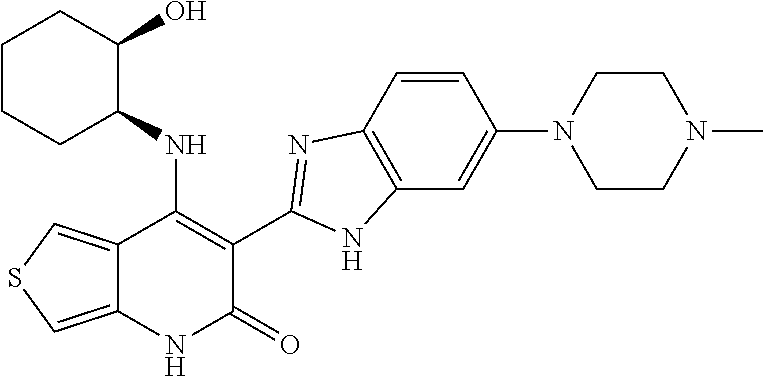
C1=CC2=C(C=C1N1CCN(C)CC1)NC(C1=C(NC3C(O)CCCC3)C3=CSC=C3NC1=O)=N2
